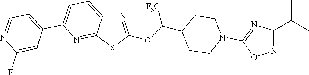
C1=C(C2=CC=NC(F)=C2)N=C2C(=C1)N=C(OC(C1CCN(C3=NC(C(C)C)=NO3)CC1)[F3C])S2
